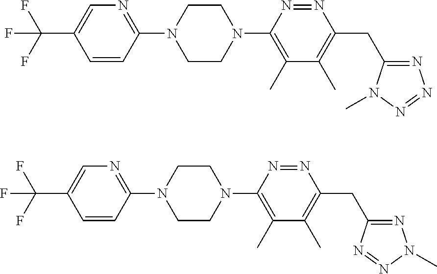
C(C1=CN=C(N2CCN(C3=C(C)C(C)=C(CC4=NN=NN4C)N=N3)CC2)C=C1)(F)(F)F.C(C1=CN=C(N2CCN(C3=C(C)C(C)=C(CC4=NN(C)N=N4)N=N3)CC2)C=C1)(F)(F)F
